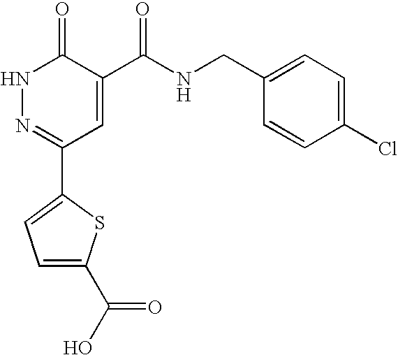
N1N=C(C2=CC=C(C(O)=O)S2)C=C(C(NCC2=CC=C(Cl)C=C2)=O)C1=O
